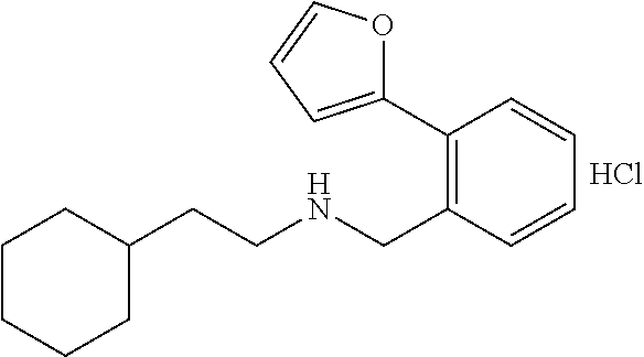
Cl.C1C(CCNCC2=C(C3=CC=CO3)C=CC=C2)CCCC1
